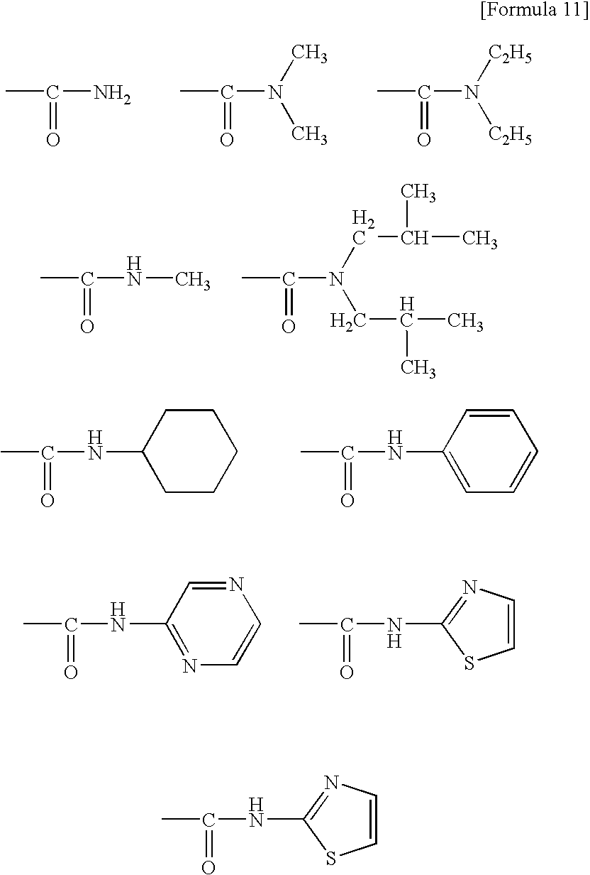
CC(N)=O.CC(N(C)C)=O.CC(N([C2H5])[C2H5])=O.CC(NC)=O.CC(N(CC(C)C)CC(C)C)=O.CC(NC1CCCCC1)=O.CC(NC1=CC=CC=C1)=O.CC(NC1=NC=CN=C1)=O.CC(NC1=NC=CS1)=O.CC(NC1=NC=CS1)=O
